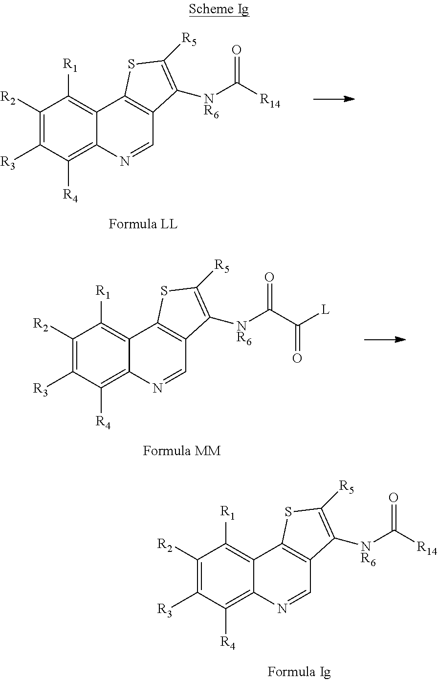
C1([R2])=C([R3])C([R4])=C2C(=C1[R1])C1=C(C=N2)C([NR6]C([R14])=O)=C([R5])S1.C1([R2])=C([R3])C([R4])=C2C(=C1[R1])C1=C(C=N2)C([NR6]C([R14])=O)=C([R5])S1.C1([R2])=C([R3])C([R4])=C2C(=C1[R1])C1=C(C=N2)C([NR6]C(C([L])=O)=O)=C([R5])S1
